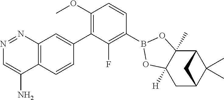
N1=NC2=C(C(N)=C1)C=CC(C1=C(OC)C=CC(B3OC4(C)C5C(C)(C)C(CC4([H])O3)C5)=C1F)=C2
